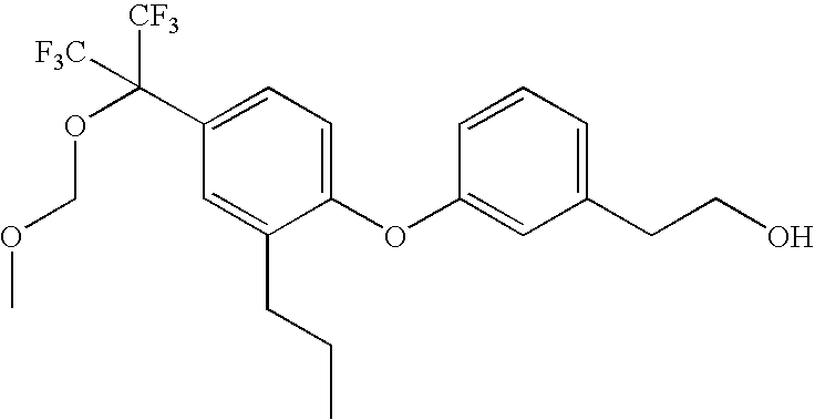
C1(C(OCOC)([CF3])[F3C])=CC=C(OC2=CC(CCO)=CC=C2)C(CCC)=C1
